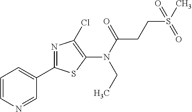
C1(C2=NC(Cl)=C(N(CC)C(=O)CCS(C)(=O)=O)S2)=CC=CN=C1
